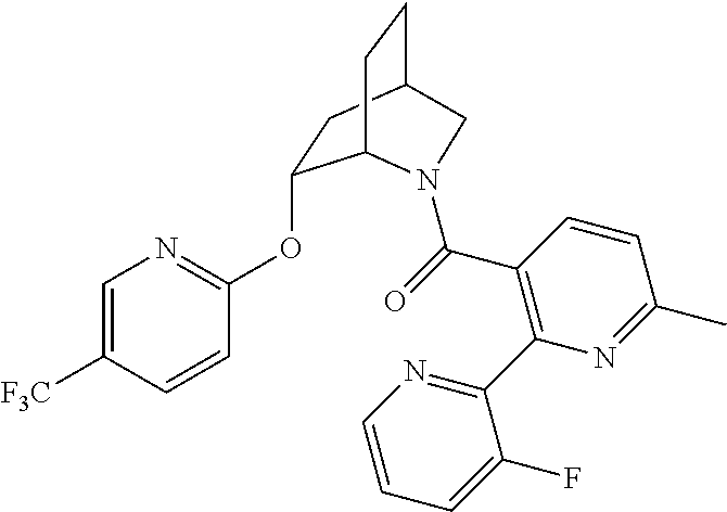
C1(OC2=NC=C([F3C])C=C2)CC2CCC1N(C(=O)C1=C(C3=NC=CC=C3F)N=C(C)C=C1)C2
